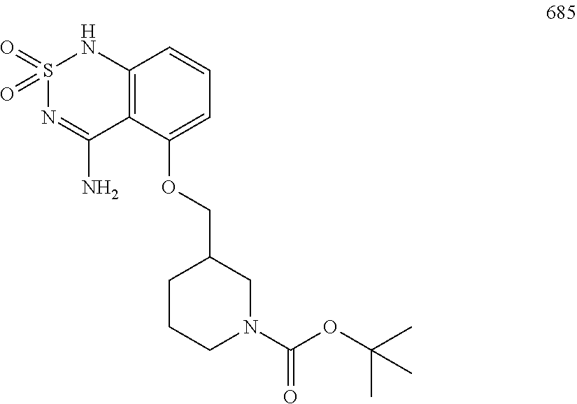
S1(=O)(=O)N=C(N)C2=C(N1)C=CC=C2OCC1CCCN(C(OC(C)(C)C)=O)C1
